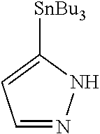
C1=NNC([SnBu3])=C1
